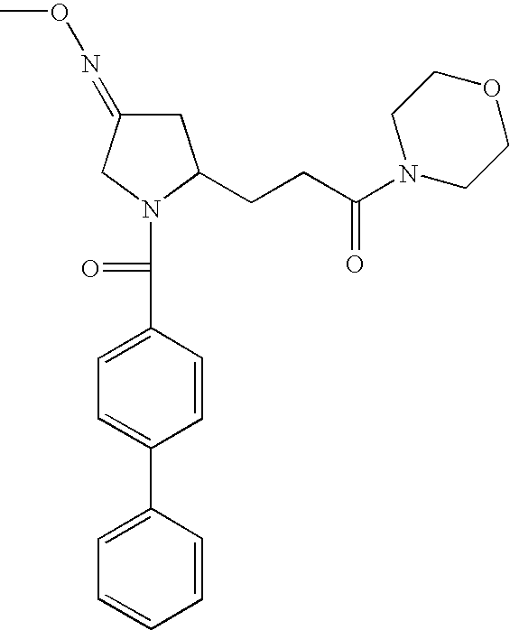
C1=C(C2=CC=C(C(=O)N3C(CCC(N4CCOCC4)=O)CC(=NOC)C3)C=C2)C=CC=C1
